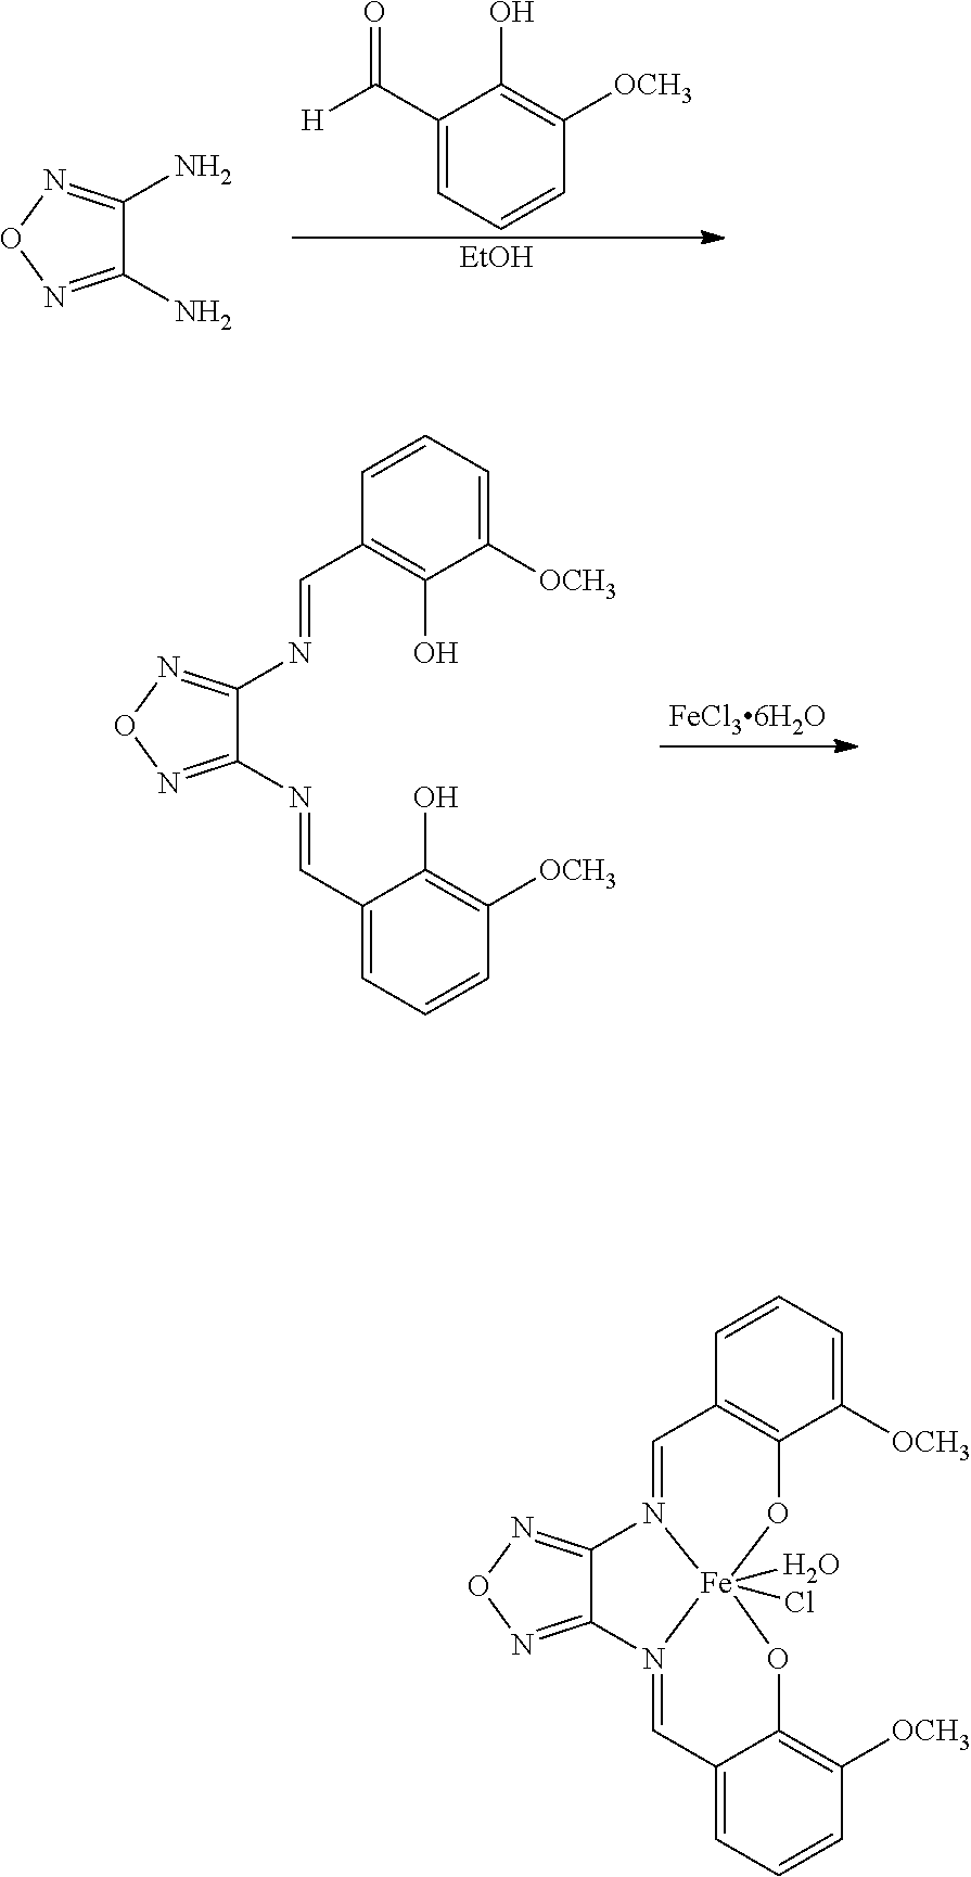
[H]C(C1=CC=CC([OCH3])=C1O)=O.[EtOH].NC1=NON=C1N.C1=C(C=NC2=NON=C2N=CC2=C(O)C([OCH3])=CC=C2)C(O)=C([OCH3])C=C1.C1=C2C=N3C4=NON=C4N4=CC5=C(O[Fe]34(O)(Cl)OC2=C([OCH3])C=C1)C([OCH3])=CC=C5
